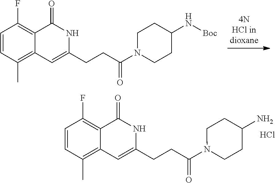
C1=CC(C)=C2C(=C1F)C(=O)NC(CCC(N1CCC(N)CC1)=O)=C2.Cl.C1=CC(C)=C2C(=C1F)C(=O)NC(CCC(N1CCC(N[Boc])CC1)=O)=C2
